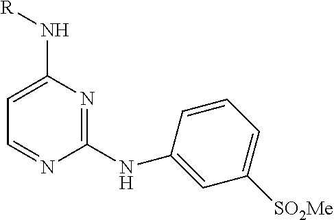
C1=C(N[R])N=C(NC2=CC([SO2Me])=CC=C2)N=C1
